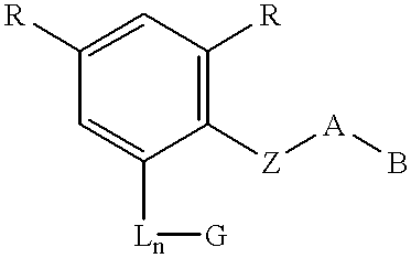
C1([Z][A]B)=C([R])C=C([R])C=C1[Ln][G]
